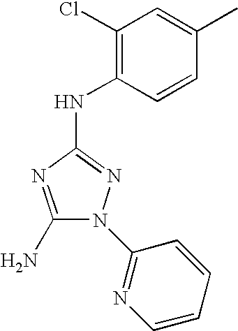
C1(N)=NC(NC2=C(Cl)C=C(C)C=C2)=NN1C1=NC=CC=C1
